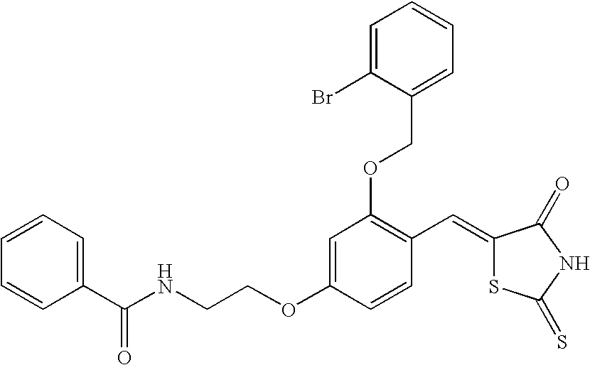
C1=CC=C(C(NCCOC2=CC(OCC3=CC=CC=C3Br)=C(C=C3SC(=S)NC3=O)C=C2)=O)C=C1
